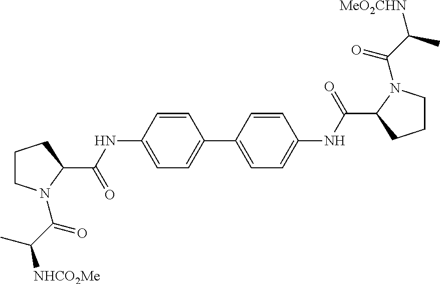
C1CN(C(C(C)[NHCO2Me])=O)C(C(NC2=CC=C(C3=CC=C(NC(C4N(C(C(C)[MeO2CHN])=O)CCC4)=O)C=C3)C=C2)=O)C1
